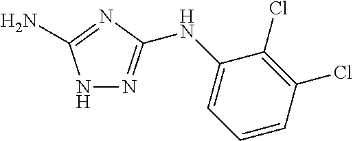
N1N=C(NC2=CC=CC(Cl)=C2Cl)N=C1N
